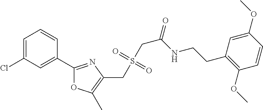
C1=C(Cl)C=C(C2=NC(CS(CC(=O)NCCC3=C(OC)C=CC(OC)=C3)(=O)=O)=C(C)O2)C=C1
